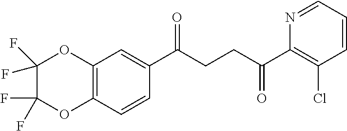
C1(C(CCC(C2=C(Cl)C=CC=N2)=O)=O)=CC2=C(C=C1)OC(F)(F)C(F)(F)O2
